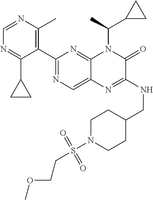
C1=NC(C)=C(C2=NC=C3C(=N2)N(C(C2CC2)C)C(=O)C(NCC2CCN(S(=O)(=O)CCOC)CC2)=N3)C(C2CC2)=N1
